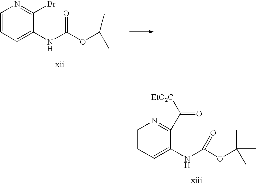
C1=C(NC(OC(C)(C)C)=O)C(Br)=NC=C1.C1=C(NC(OC(C)(C)C)=O)C(C([EtO2C])=O)=NC=C1
